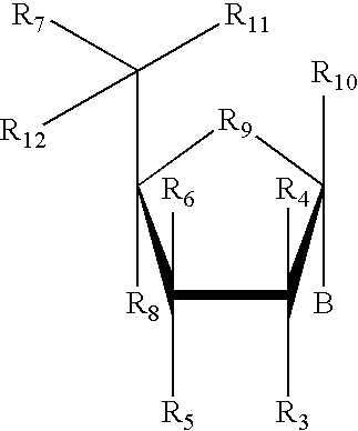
C1([R6])([R5])C([R4])([R3])C([R10])(B)[R9]C1(C([R11])([R7])[R12])[R8]
